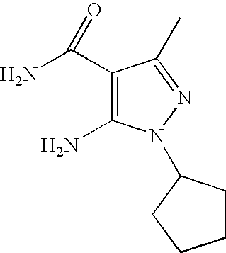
C1(C(N)=O)=C(N)N(C2CCCC2)N=C1C
